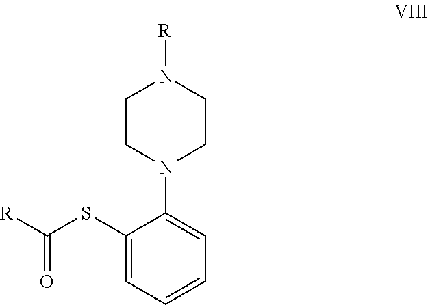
C1(SC([R])=O)=CC=CC=C1N1CCN([R])CC1
